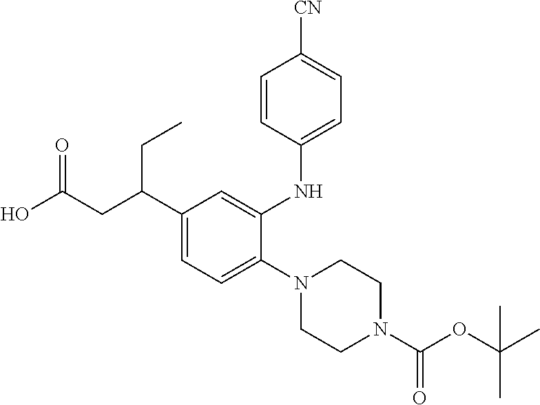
N1(C2=CC=C(C(CC(O)=O)CC)C=C2NC2=CC=C([CN])C=C2)CCN(C(OC(C)(C)C)=O)CC1
